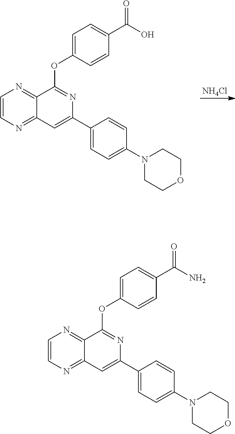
[NH4Cl].C1(C2=CC=C(N3CCOCC3)C=C2)=CC2=NC=CN=C2C(OC2=CC=C(C(O)=O)C=C2)=N1.C1(C2=CC=C(N3CCOCC3)C=C2)=CC2=NC=CN=C2C(OC2=CC=C(C(N)=O)C=C2)=N1
